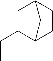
C1C(C=C)C2CCC1C2
